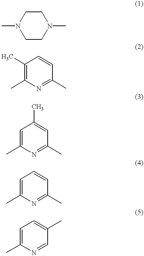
C1CN(C)CCN1C.C1(C)=C(C)N=C(C)C=C1.C1=C(C)N=C(C)C=C1C.C1=C(C)N=C(C)C=C1.C1=C(C)N=CC(C)=C1
